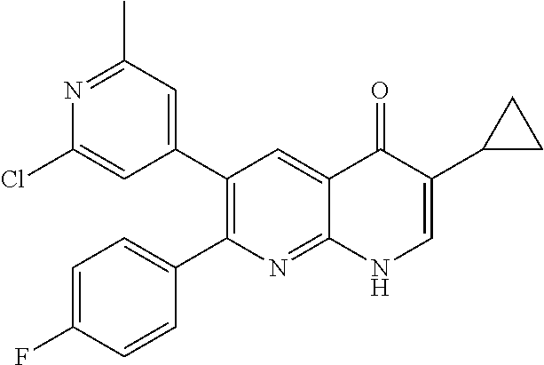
N1=C(C)C=C(C2=C(C3=CC=C(F)C=C3)N=C3C(=C2)C(=O)C(C2CC2)=CN3)C=C1Cl
